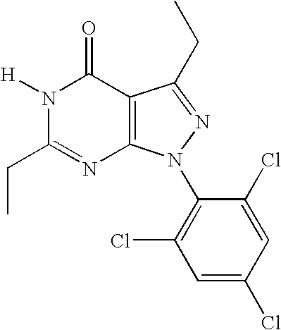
CCC1=NC2=C(C(=O)N1[H])C(CC)=NN2C1=C(Cl)C=C(Cl)C=C1Cl
